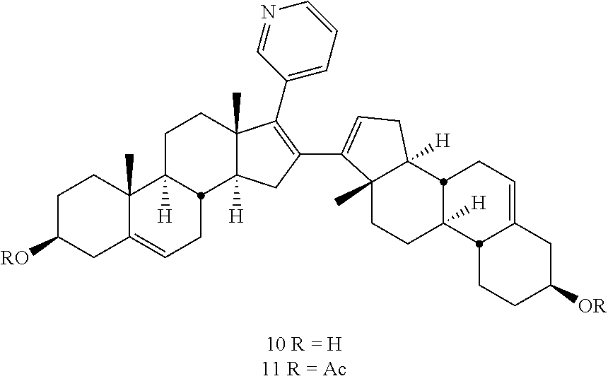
C1C([RO])CC2=CCC3C([H])(C2(C)C1)CCC1(C)C3([H])CC(C2=CCC3([H])C2(C)CCC2([H])C3CC=C3CC([OR])CCC23)=C1C1=CC=CN=C1
